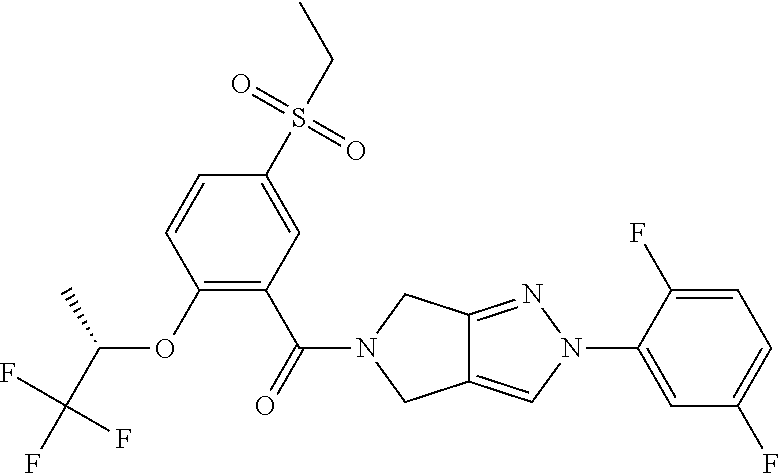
C1(F)=CC=C(F)C(N2C=C3C(=N2)CN(C(=O)C2=C(OC(C)C(F)(F)F)C=CC(S(CC)(=O)=O)=C2)C3)=C1
